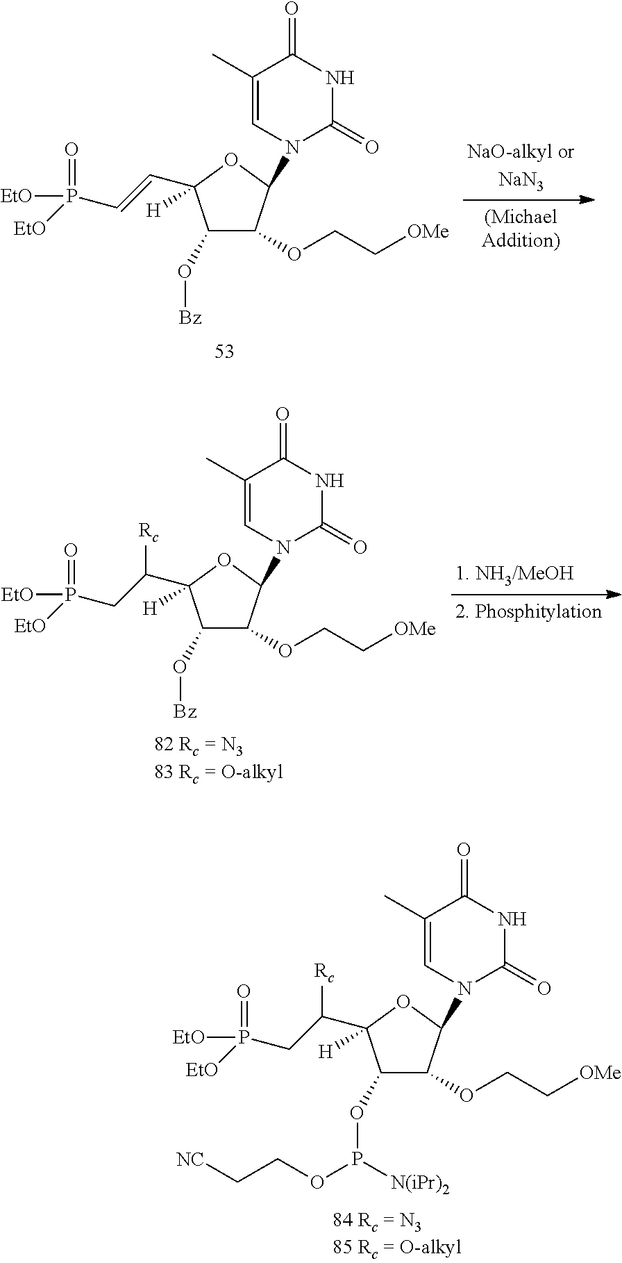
C1(O[Bz])C(OCC[OMe])C(N2C(=O)NC(=O)C(C)=C2)OC1([H])C=CP(=O)([EtO])[EtO].C1(O[Bz])C(OCC[OMe])C(N2C(=O)NC(=O)C(C)=C2)OC1([H])C(CP(=O)([EtO])[EtO])[Rc].C1(OP([N(iPr)2])OCC[NC])C(OCC[OMe])C(N2C(=O)NC(=O)C(C)=C2)OC1([H])C(CP(=O)([EtO])[EtO])[Rc]
